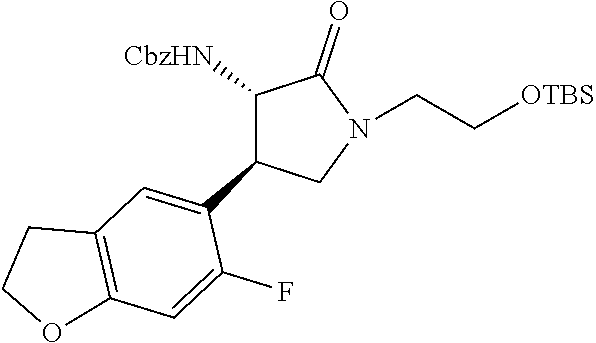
C12=C(OCC1)C=C(F)C(C1C([CbzHN])C(=O)N(CC[OTBS])C1)=C2
